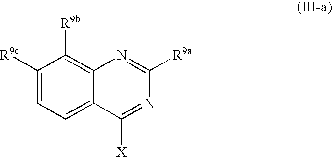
C1=C2C(=C([R9b])C([R9c])=C1)N=C([R9a])N=C2[X]
